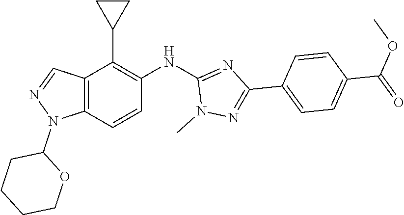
C1(N2C3=C(C(C4CC4)=C(NC4=NC(C5=CC=C(C(OC)=O)C=C5)=NN4C)C=C3)C=N2)CCCCO1
